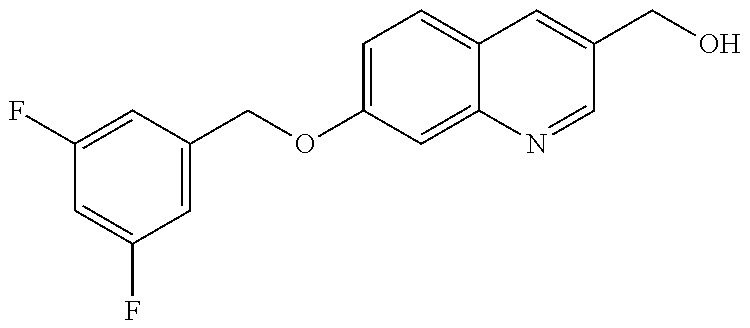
C1(F)=CC(COC2=CC=C3C(=C2)N=CC(CO)=C3)=CC(F)=C1
